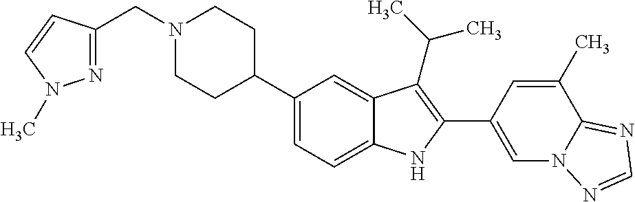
N1(CC2=NN(C)C=C2)CCC(C2=CC=C3C(=C2)C(C(C)C)=C(C2=CN4C(=NC=N4)C(C)=C2)N3)CC1
